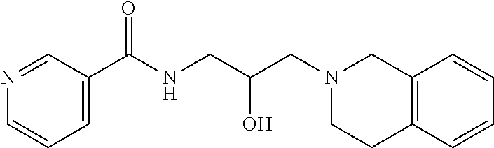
C1(C(NCC(CN2CC3=C(CC2)C=CC=C3)O)=O)=CC=CN=C1
